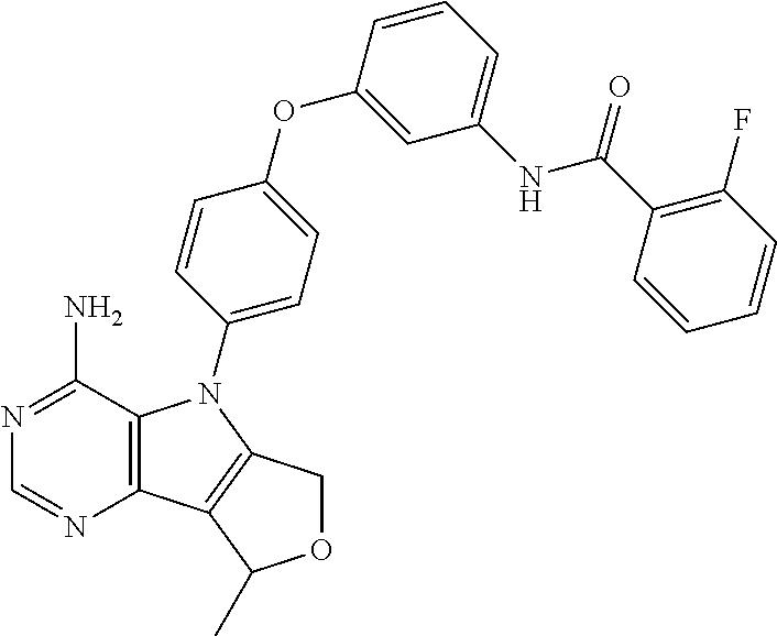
C12=C(C(N)=NC=N1)N(C1=CC=C(OC3=CC(NC(C4=C(F)C=CC=C4)=O)=CC=C3)C=C1)C1=C2C(C)OC1
